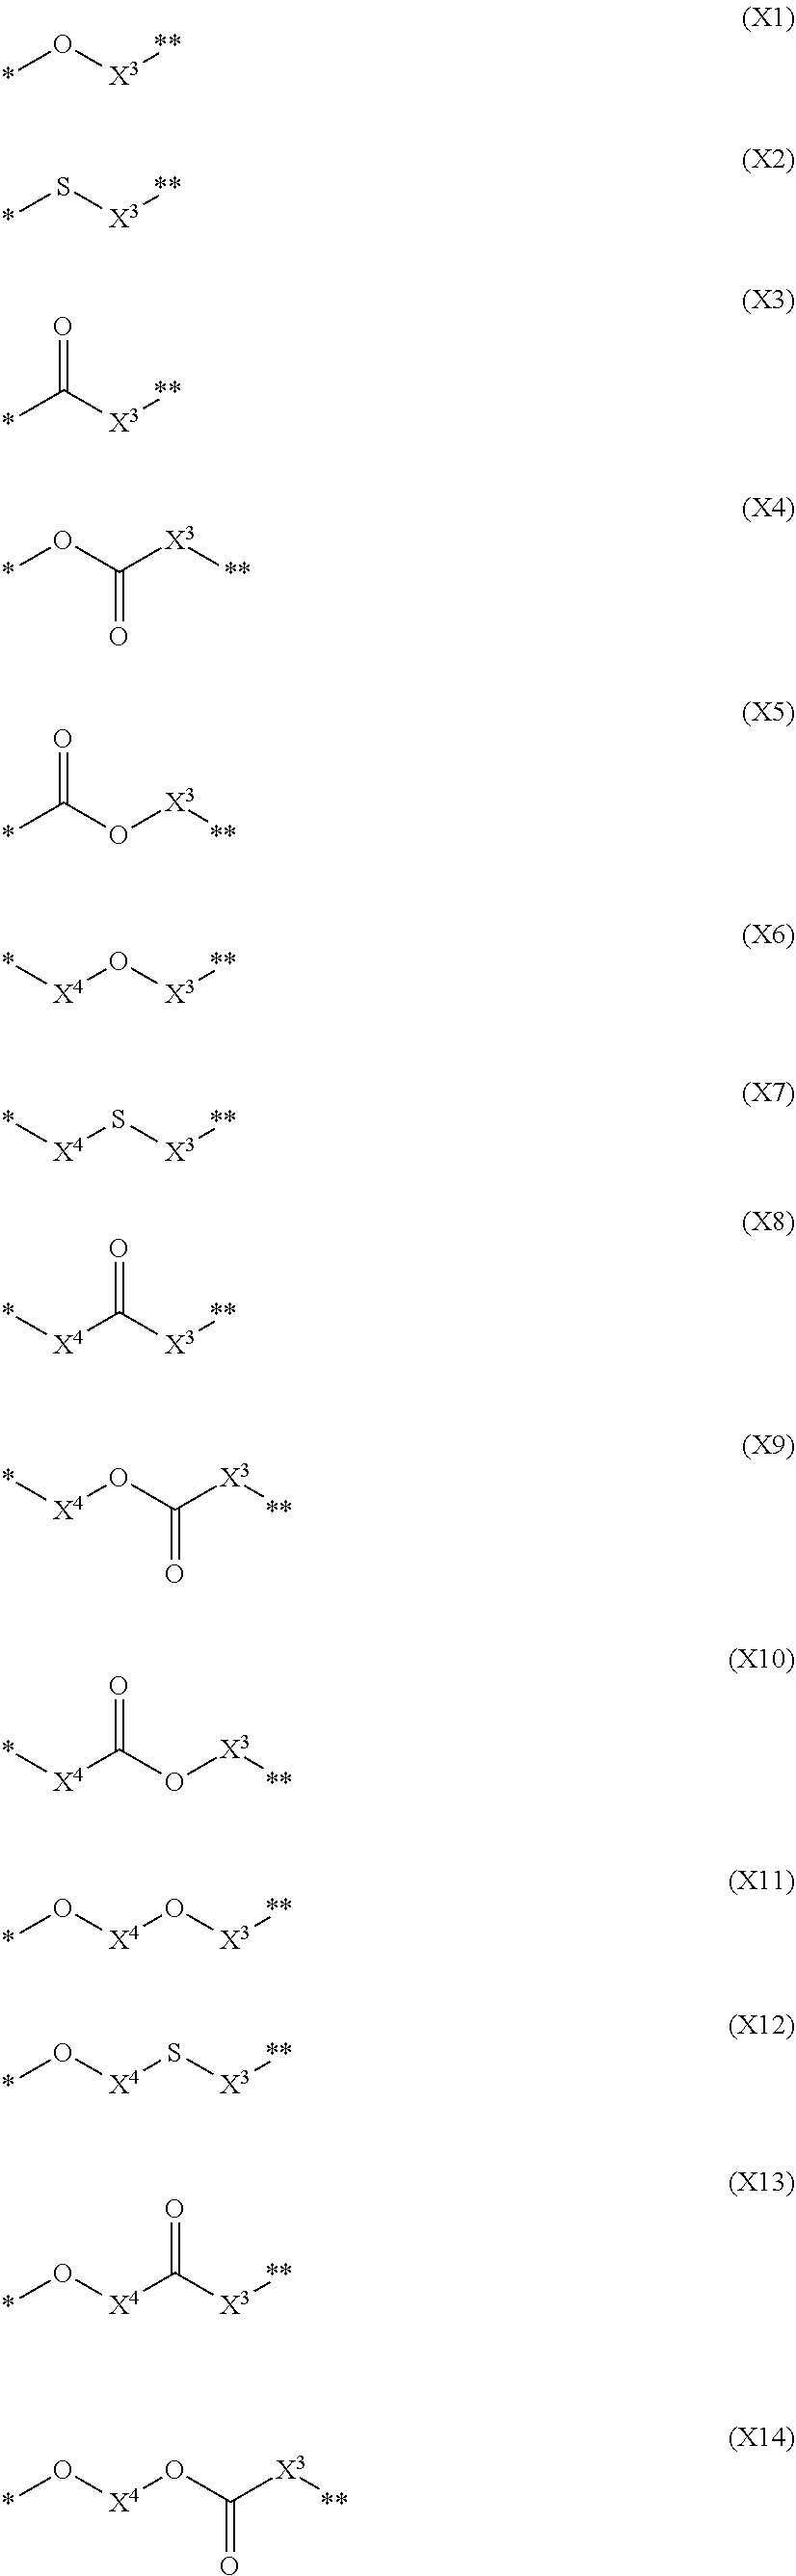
*O[X3][**].*S[X3][**].*C([X3][**])=O.*OC([X3][**])=O.*C(O[X3][**])=O.*[X4]O[X3][**].*[X4]S[X3][**].*[X4]C([X3][**])=O.*[X4]OC([X3][**])=O.*[X4]C(O[X3][**])=O.*O[X4]O[X3][**].*O[X4]S[X3][**].*O[X4]C([X3][**])=O.*O[X4]OC([X3][**])=O
